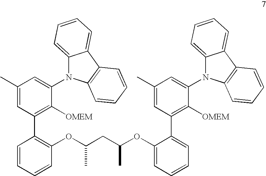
C1(C)=CC(C2=C(OC(CC(OC3=CC=CC=C3C3=C([OMEM])C(N4C5=CC=CC=C5C5=C4C=CC=C5)=CC(C)=C3)C)C)C=CC=C2)=C([OMEM])C(N2C3=CC=CC=C3C3=C2C=CC=C3)=C1
